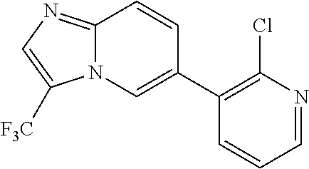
C12=NC=C([F3C])N1C=C(C1=C(Cl)N=CC=C1)C=C2
